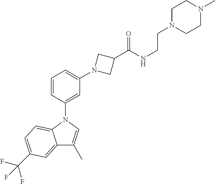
C1=CC(N2C3=CC=C(C(F)(F)F)C=C3C(C)=C2)=CC(N2CC(C(NCCN3CCN(C)CC3)=O)C2)=C1
